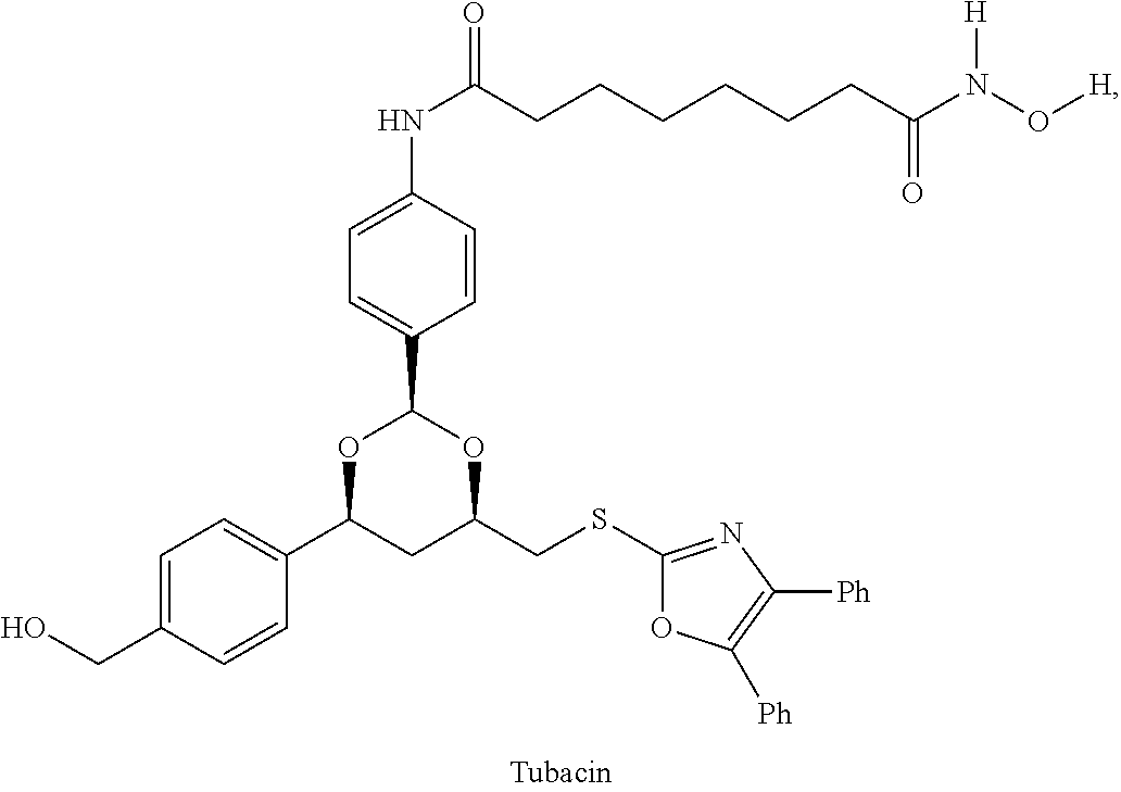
C1=C(CO)C=CC(C2CC(CSC3=NC([Ph])=C([Ph])O3)OC(C3=CC=C(NC(=O)CCCCCCC(N(O[H])[H])=O)C=C3)O2)=C1
